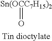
[Sn(OCC7H15)2]=O
